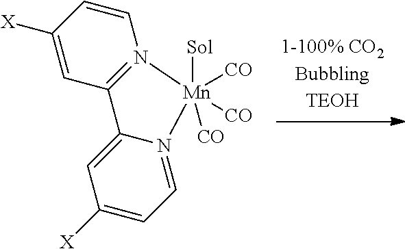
C1=C([X])C=CN2=C1C1=CC([X])=CC=N1[Mn]2([Sol])([CO])([CO])[CO]
